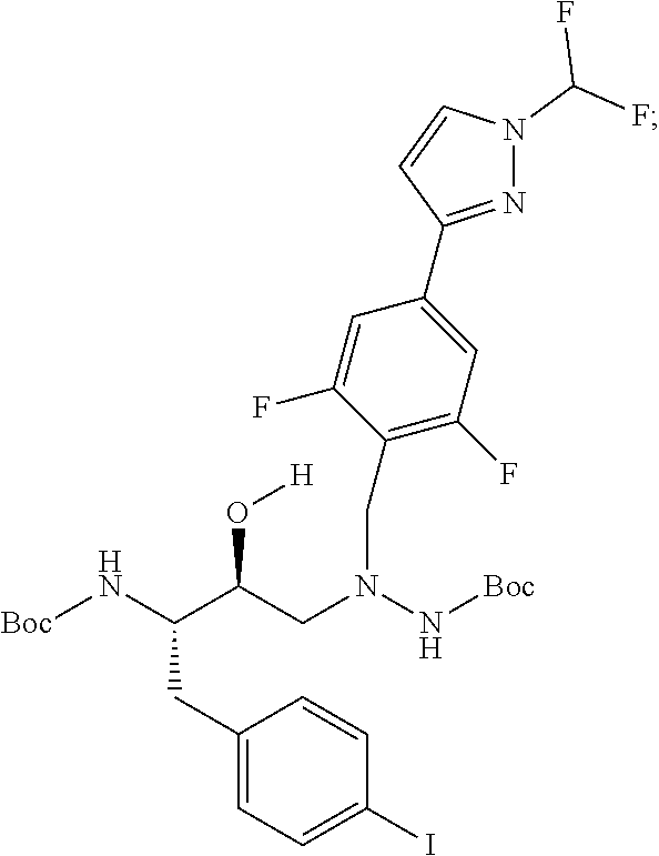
N(C(C(CN(N[Boc])CC1=C(F)C=C(C2=NN(C(F)F)C=C2)C=C1F)O[H])CC1=CC=C(I)C=C1)[Boc]
